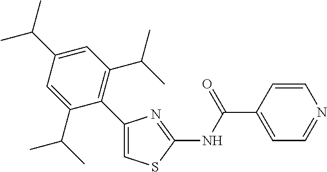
C1(C2=C(C(C)C)C=C(C(C)C)C=C2C(C)C)=CSC(NC(C2=CC=NC=C2)=O)=N1
